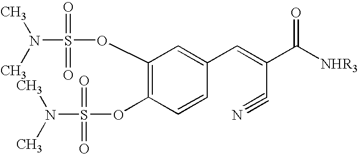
C1(OS(N(C)C)(=O)=O)=C(OS(N(C)C)(=O)=O)C=CC(C=C(C([NHR3])=O)C#N)=C1
